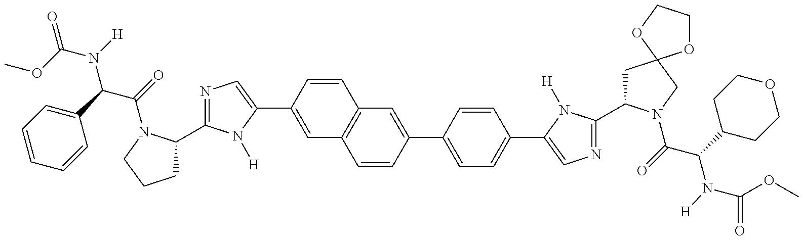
N1=C(C2CCCN2C(C(N(C(=O)OC)[H])C2=CC=CC=C2)=O)N([H])C(C2=CC3=C(C=C2)C=C(C2=CC=C(C4=CN=C(C5CC6(CN5C(C(N([H])C(OC)=O)C5CCOCC5)=O)OCCO6)N4[H])C=C2)C=C3)=C1
